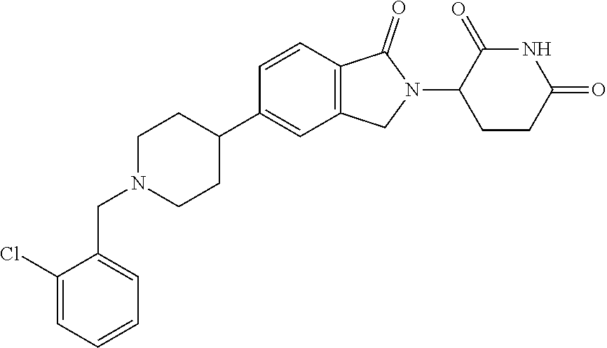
C1N(CC2=CC=CC=C2Cl)CCC(C2=CC3=C(C=C2)C(=O)N(C2CCC(=O)NC2=O)C3)C1
